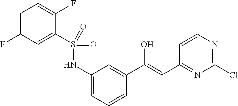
C1=C(F)C=C(S(NC2=CC=CC(C(=CC3=NC(Cl)=NC=C3)O)=C2)(=O)=O)C(F)=C1
